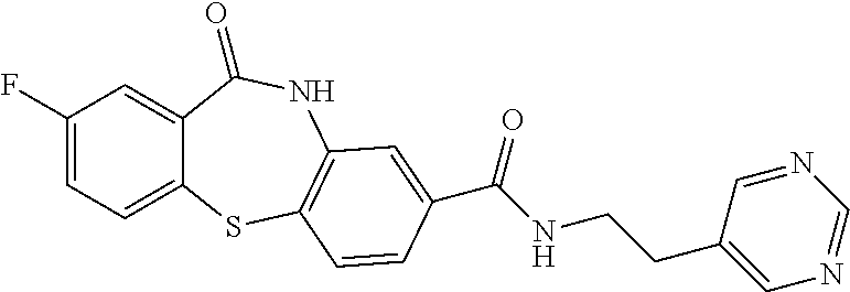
C1(F)=CC=C2C(=C1)C(=O)NC1=C(S2)C=CC(C(NCCC2=CN=CN=C2)=O)=C1
